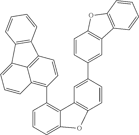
C1(C2=C3C(=CC=C2)OC2=C3C=C(C3=CC4=C(C=C3)OC3=C4C=CC=C3)C=C2)=C2C3=C(C=C1)C1=C(C3=CC=C2)C=CC=C1
